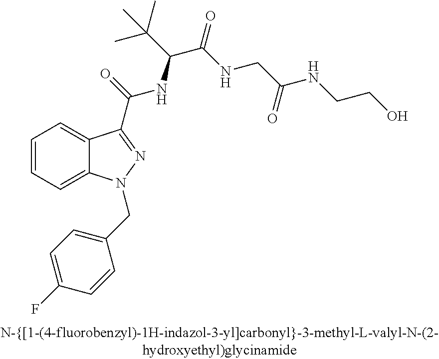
C1=CC=C2C(=C1)C(C(=O)NC(C(C)(C)C)C(=O)NCC(NCCO)=O)=NN2CC1=CC=C(F)C=C1
